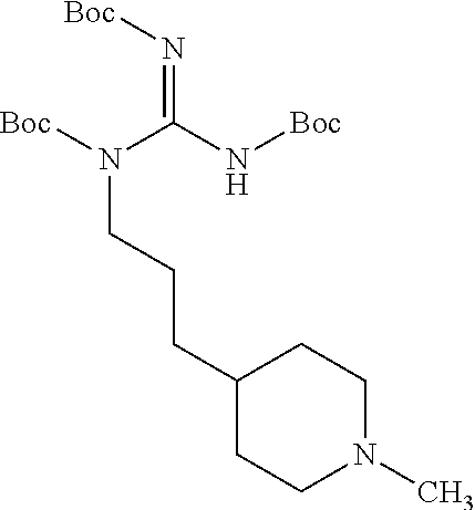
C1(CCCN([Boc])C(=N[Boc])N[Boc])CCN(C)CC1
